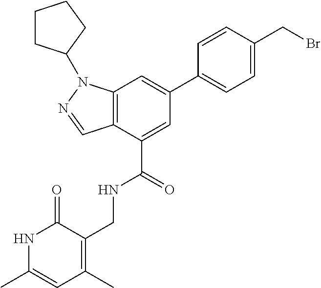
N1C(C)=CC(C)=C(CNC(C2=CC(C3=CC=C(CBr)C=C3)=CC3=C2C=NN3C2CCCC2)=O)C1=O
